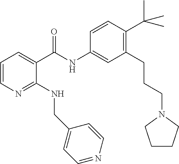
C1=CN=C(NCC2=CC=NC=C2)C(C(NC2=CC(CCCN3CCCC3)=C(C(C)(C)C)C=C2)=O)=C1
